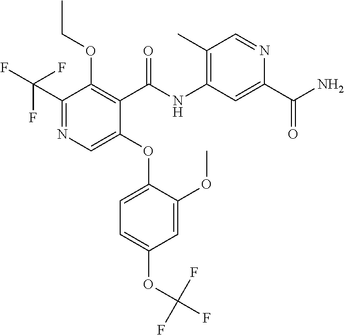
C1(C(F)(F)F)=NC=C(OC2=CC=C(OC(F)(F)F)C=C2OC)C(C(NC2=C(C)C=NC(C(N)=O)=C2)=O)=C1OCC
